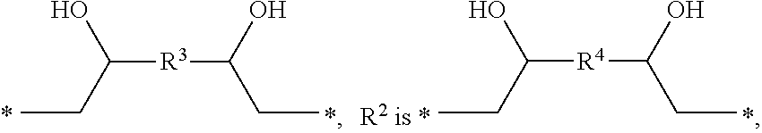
C([R3]C(CC)O)(O)CC.C([R4]C(CC)O)(O)CC
